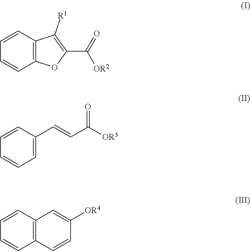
C12=C(C=CC=C1)C([R1])=C(C([OR2])=O)O2.C1=C(C=CC([OR3])=O)C=CC=C1.C12=C(C=CC=C1)C=C([OR4])C=C2
